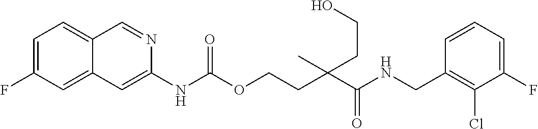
C1=CC(CNC(C(CCOC(NC2=CC3=CC(F)=CC=C3C=N2)=O)(C)CCO)=O)=C(Cl)C(F)=C1
